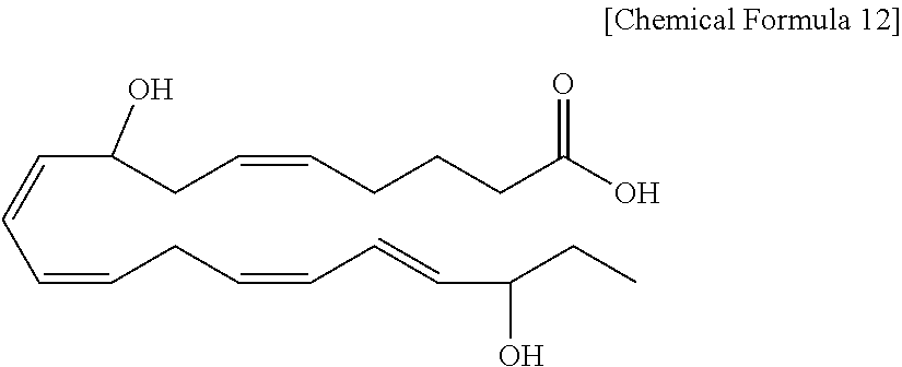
C(C=CCC=CC=CC(CC)O)=CC(CC=CCCCC(O)=O)O
